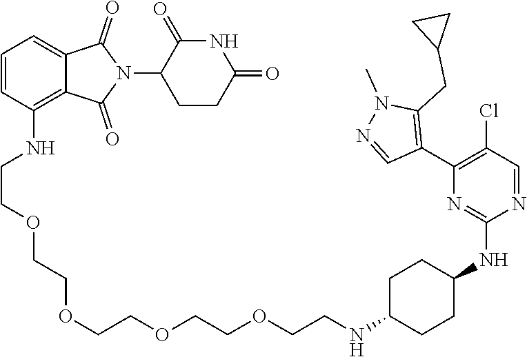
C1(N2C(=O)C3=CC=CC(NCCOCCOCCOCCOCCNC4CCC(NC5=NC(C6=C(CC7CC7)N(C)N=C6)=C(Cl)C=N5)CC4)=C3C2=O)CCC(=O)NC1=O
